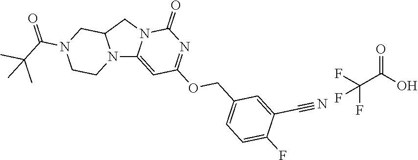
N12C3=CC(OCC4=CC=C(F)C(C#N)=C4)=NC(=O)N3CC1CN(C(C(C)(C)C)=O)CC2.O=C(O)C(F)(F)F
